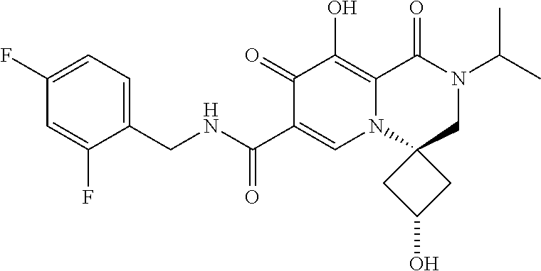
C1(CNC(=O)C2=CN3C(=C(O)C2=O)C(=O)N(C(C)C)CC32CC(O)C2)=CC=C(F)C=C1F
